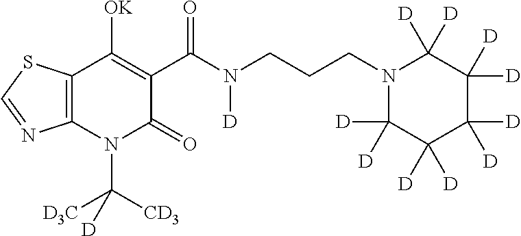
C12=C(N(C([D3C])([CD3])[D])C(=O)C(C(N(CCCN3C([D])([D])C([D])([D])C([D])([D])C([D])([D])C3([D])[D])[D])=O)=C1[OK])N=CS2
